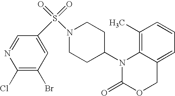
C1(C)=C2C(=CC=C1)COC(=O)N2C1CCN(S(=O)(=O)C2=CC(Br)=C(Cl)N=C2)CC1
